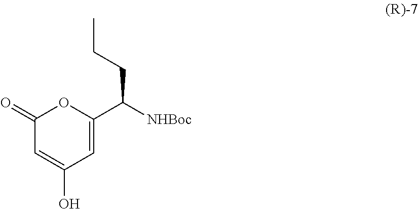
C1(=O)C=C(O)C=C(C([NHBoc])CCC)O1
